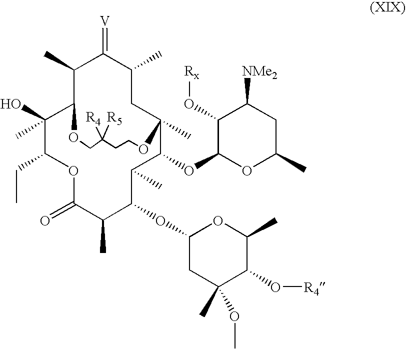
C1(C)C2C(O)(C)C(CC)OC(=O)C(C)C(OC3CC(OC)(C)C(O[R4])C(C)O3)C(C)C(OC3OC(C)CC([NMe2])C3O[Rx])C(C)(CC(C)C1=[V])OCCC([R4])([R5])CO2
